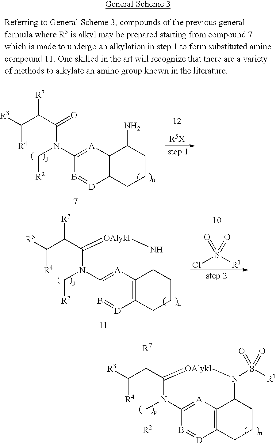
C12=[A]C3=C([D]=B1)CCCC3N(S([R1])(=O)=O)[OAlykl]=C(C(C([R3])[R4])[R7])N2C[R2].C12=[A]C3=C([D]=B1)CCCC3N[OAlykl]=C(C(C([R3])[R4])[R7])N2C[R2].ClS([R1])(=O)=O.C1(N(C[R2])C(=O)C(C([R3])[R4])[R7])=[A]C2=C([D]=B1)CCCC2N
